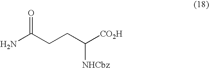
NC(CCC([CO2H])[NHCbz])=O
